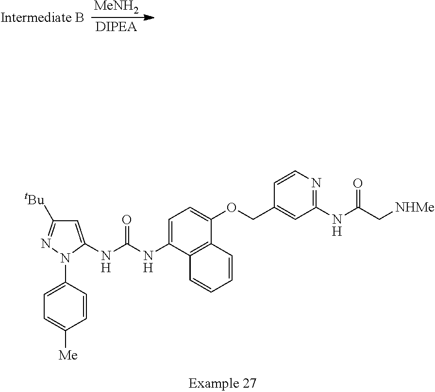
C1=C(N2C(NC(NC3=CC=C(OCC4=CC(NC(C[NHMe])=O)=NC=C4)C4=C3C=CC=C4)=O)=CC([tBu])=N2)C=CC([Me])=C1.[MeNH2]
